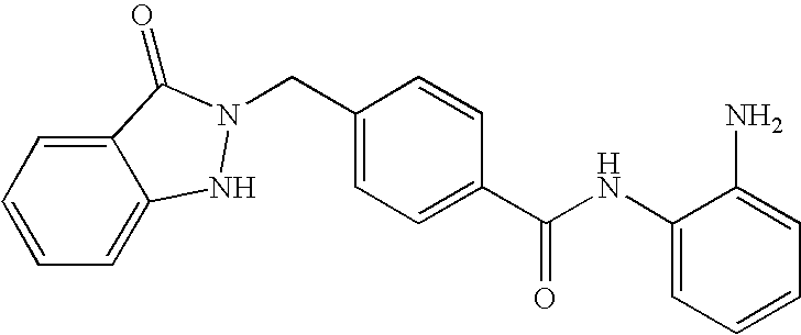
C1=C(NC(C2=CC=C(CN3NC4=CC=CC=C4C3=O)C=C2)=O)C(N)=CC=C1
